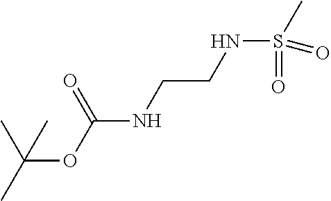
CC(C)(OC(NCCNS(C)(=O)=O)=O)C
